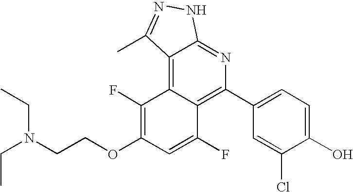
C1(C2=C3C(=C4C(=N2)NN=C4C)C(F)=C(OCCN(CC)CC)C=C3F)=CC=C(O)C(Cl)=C1
